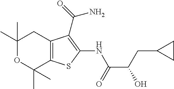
C1(C)(C)OC(C)(C)C2=C(C1)C(C(N)=O)=C(NC(=O)C(CC1CC1)O)S2
